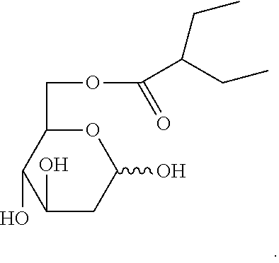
O1C(COC(C(CC)CC)=O)C(O)C(O)CC1O
